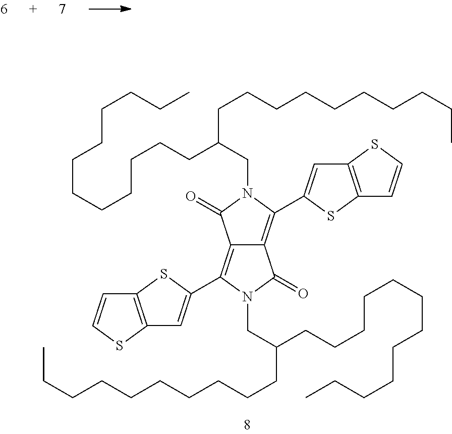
C(CCCC)CCCCCCCC(CN1C(=O)C2=C(C3=CC4=C(S3)C=CS4)N(CC(CCCCCCCCCCCC)CCCCCCCCCC)C(=O)C2=C1C1=CC2=C(S1)C=CS2)CCCCCCCCCC
